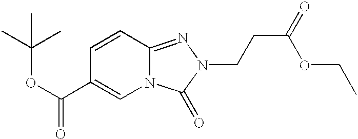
N12C(=NN(CCC(=O)OCC)C1=O)C=CC(C(OC(C)(C)C)=O)=C2
